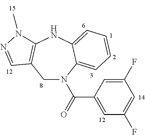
C1(F)=CC(C(N2CC3=C(NC4=CC=CC=C24)N(C)N=C3)=O)=CC(F)=C1
